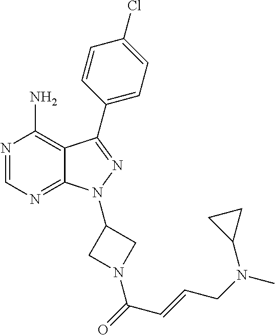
N1=CN=C2C(=C1N)C(C1=CC=C(Cl)C=C1)=NN2C1CN(C(=O)C=CCN(C)C2CC2)C1
